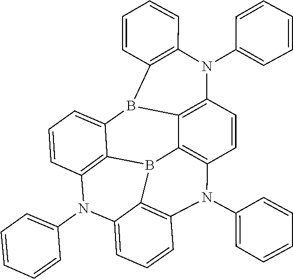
C12=C3C(=CC=C1)B1C4=C(C=CC=C4)N(C4=CC=CC=C4)C4=C1C1=C(C=C4)N(C4=CC=CC=C4)C4=C(B31)C(=CC=C4)N2C1=CC=CC=C1
